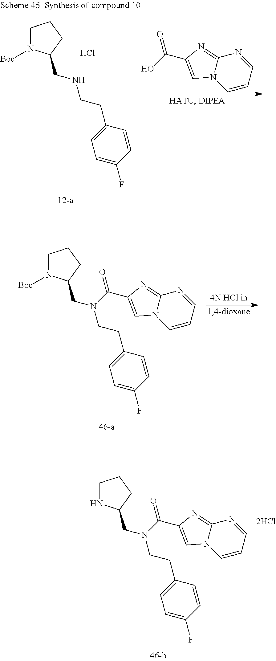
C1N([Boc])C(CN(CCC2=CC=C(F)C=C2)C(C2=CN3C(=N2)N=CC=C3)=O)CC1.C1NC(CN(CCC2=CC=C(F)C=C2)C(C2=CN3C(=N2)N=CC=C3)=O)CC1.C1N([Boc])C(CNCCC2=CC=C(F)C=C2)CC1.Cl.OC(C1=CN2C(=N1)N=CC=C2)=O
